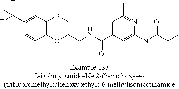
C1(C(F)(F)F)=CC(OC)=C(OCCNC(C2=CC(C)=NC(NC(C(C)C)=O)=C2)=O)C=C1
